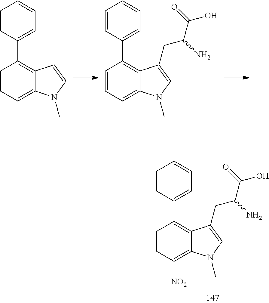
C1(C2=C3C(=C([NO2])C=C2)N(C)C=C3CC(C(O)=O)N)=CC=CC=C1.C1(C2=C3C(=CC=C2)N(C)C=C3)=CC=CC=C1.C1(C2=C3C(=CC=C2)N(C)C=C3CC(C(O)=O)N)=CC=CC=C1
